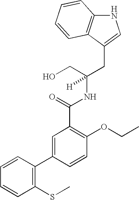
N1C2=C(C(CC(NC(C3=C(OCC)C=CC(C4=C(SC)C=CC=C4)=C3)=O)(CO)[H])=C1)C=CC=C2
